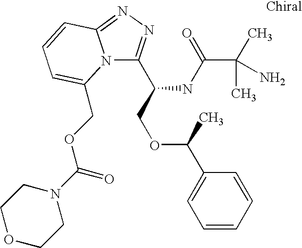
C1COCCN1C(OCC1=CC=CC2=NN=C(C(COC(C3=CC=CC=C3)C)NC(C(C)(C)N)=O)N21)=O
